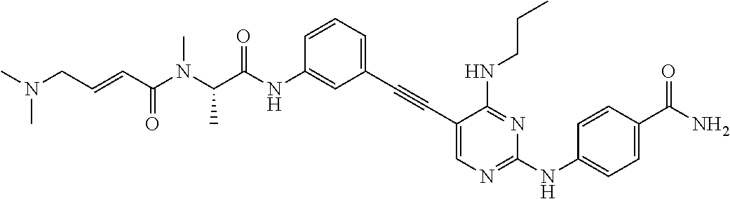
C1=C(NC(C(N(C(C=CCN(C)C)=O)C)C)=O)C=CC=C1C#CC1=CN=C(NC2=CC=C(C(N)=O)C=C2)N=C1NCCC
